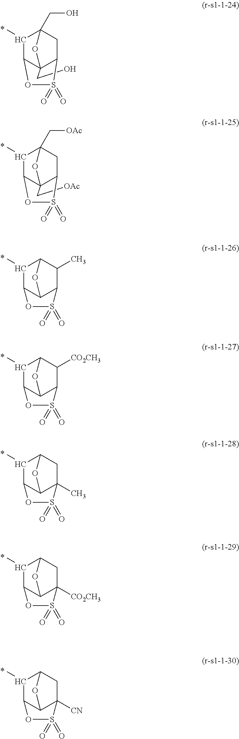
C1(C)C2C3C(C(C)C1O3)S(=O)(=O)O2.C1(C)C2C3(CO)OC1(CO)CC3S(=O)(=O)O2.C1(C)C2C3(C[OAc])OC1(C[OAc])CC3S(=O)(=O)O2.C1(C)C2C3C(C([CO2CH3])C1O3)S(=O)(=O)O2.C1(C)C2C3C(C)(CC1O3)S(=O)(=O)O2.C1(C)C2C3C([CO2CH3])(CC1O3)S(=O)(=O)O2.C1(C)C2C3C([CN])(CC1O3)S(=O)(=O)O2
